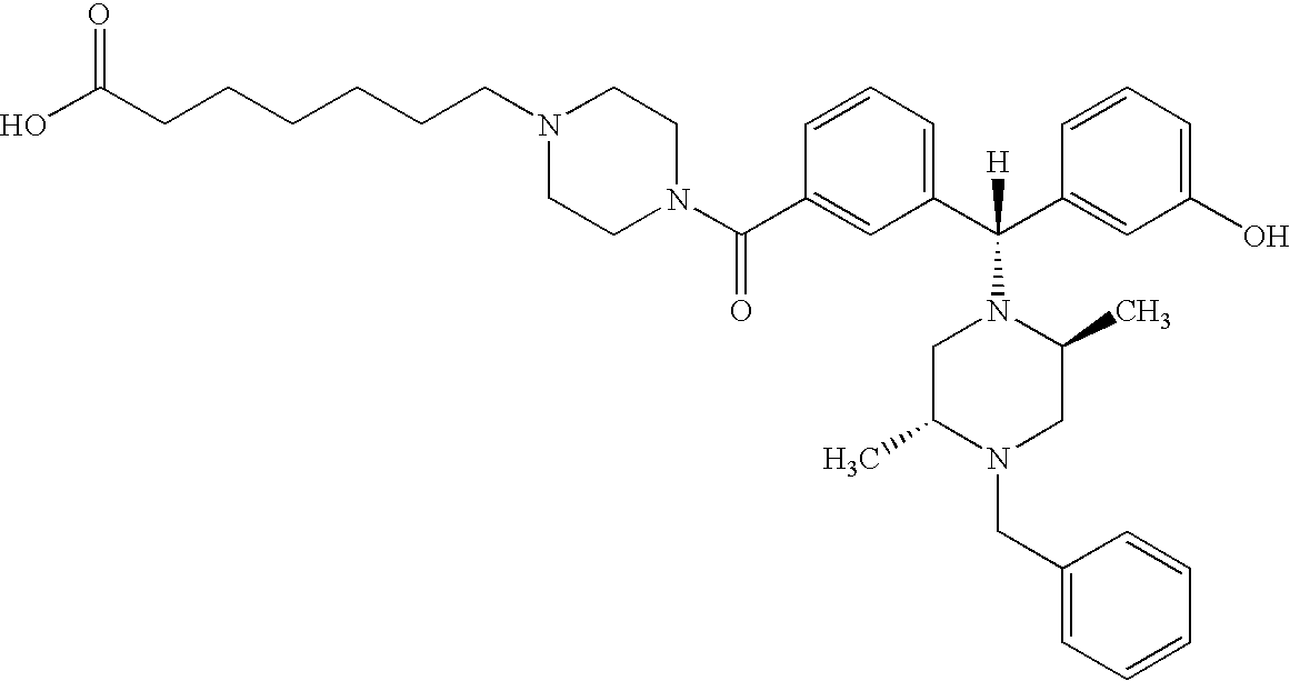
C1(C(N2CCN(CCCCCCC(O)=O)CC2)=O)=CC(C(C2=CC(O)=CC=C2)([H])N2CC(C)N(CC3=CC=CC=C3)CC2C)=CC=C1
